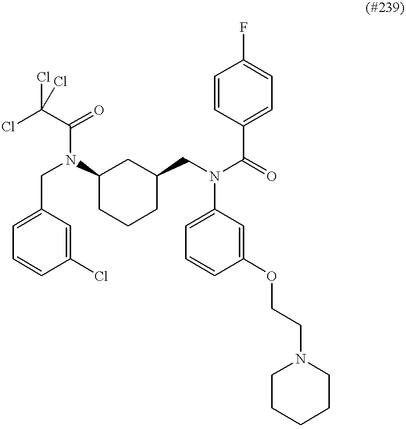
C1=CC(C(N(C2=CC=CC(OCCN3CCCCC3)=C2)CC2CCCC(N(CC3=CC=CC(Cl)=C3)C(C(Cl)(Cl)Cl)=O)C2)=O)=CC=C1F
